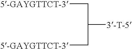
[5-GAYGTTCT-3]CC([3-T-5])C[5-GAYGTTCT-3]
